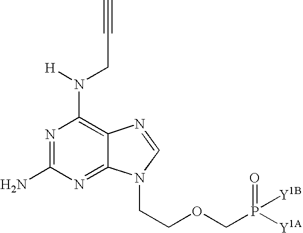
N1=C(N)N=C2C(=C1N([H])CC#C)N=CN2CCOCP(=O)([Y1B])[Y1A]
